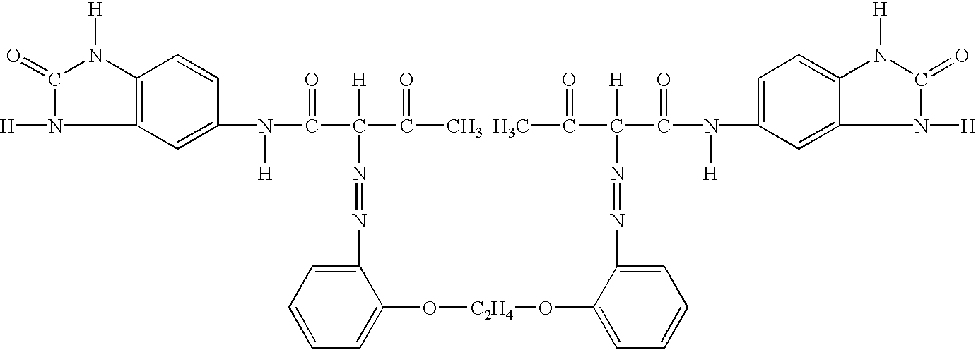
C1(=O)N([H])C2=C(N1[H])C=CC(N(C(C(C(C)=O)([H])N=NC1=CC=CC=C1O[C2H4]OC1=CC=CC=C1N=NC(C(N([H])C1=CC=C3C(=C1)N([H])C(=O)N3[H])=O)([H])C(=O)C)=O)[H])=C2
